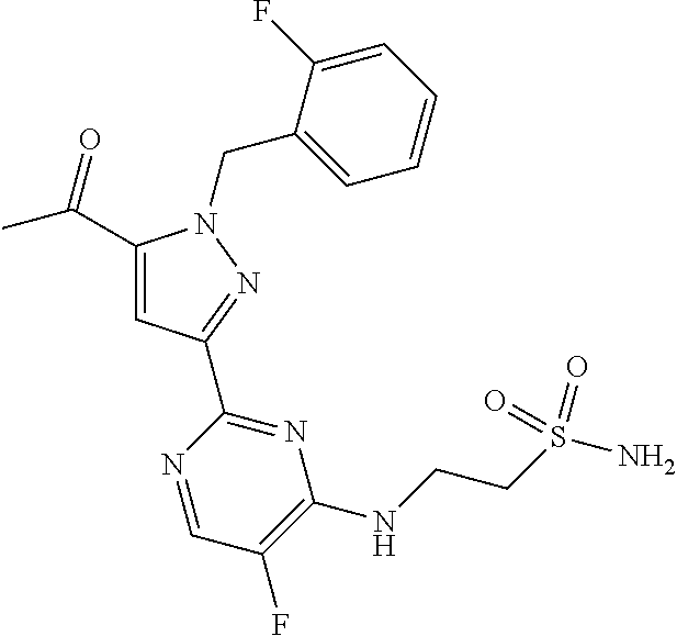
C1(C(=O)C)=CC(C2=NC(NCCS(N)(=O)=O)=C(F)C=N2)=NN1CC1=CC=CC=C1F
